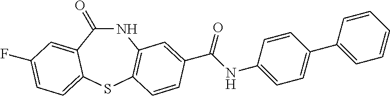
C1(=O)NC2=C(SC3=CC=C(F)C=C13)C=CC(C(NC1=CC=C(C3=CC=CC=C3)C=C1)=O)=C2
